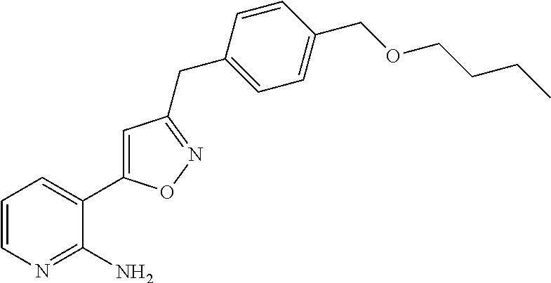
C1=CN=C(N)C(C2=CC(CC3=CC=C(COCCCC)C=C3)=NO2)=C1
